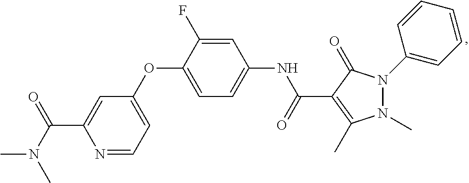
N1=CC=C(OC2=CC=C(NC(=O)C3=C(C)N(C)N(C4=CC=CC=C4)C3=O)C=C2F)C=C1C(=O)N(C)C
